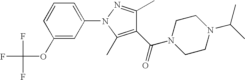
C1(C(=O)N2CCN(C(C)C)CC2)=C(C)N(C2=CC=CC(OC(F)(F)F)=C2)N=C1C
